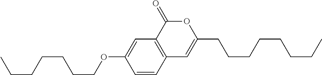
C1=CC2=C(C=C1OCCCCCCC)C(=O)OC(CCCCCCCC)=C2
